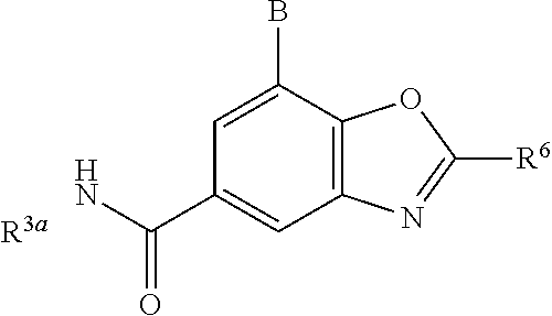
BC1=CC(C(N)=O)=CC2=C1OC([R6])=N2.[R3a]
